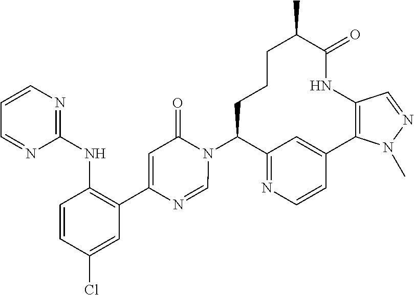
C1C(N2C(=O)C=C(C3=C(NC4=NC=CC=N4)C=CC(Cl)=C3)N=C2)C2=NC=CC(=C2)C2=C(C=NN2C)NC(=O)C(C)CC1
